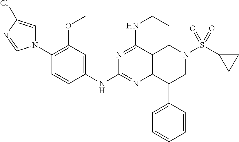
C1(N2C=C(Cl)N=C2)=C(OC)C=C(NC2=NC3=C(C(NCC)=N2)CN(S(C2CC2)(=O)=O)CC3C2=CC=CC=C2)C=C1
